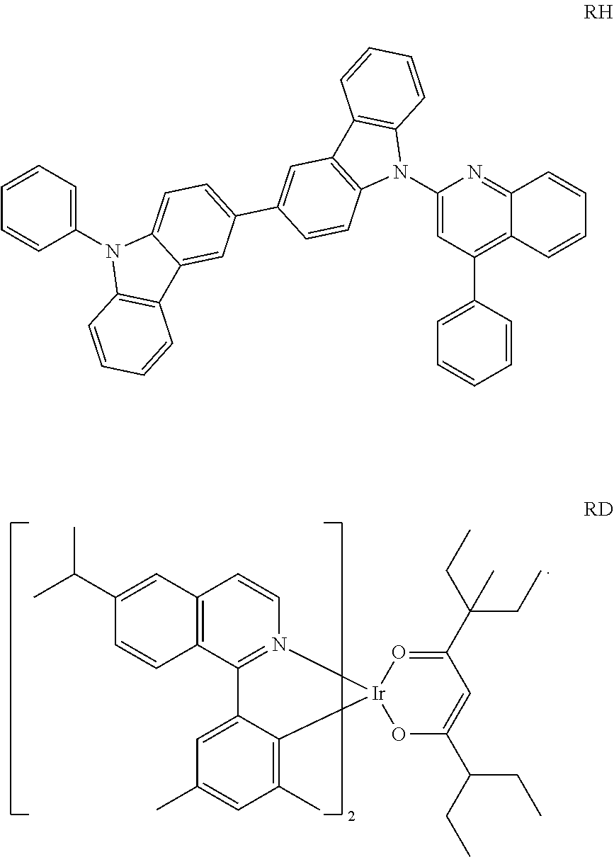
C1(C(C)C)=CC2=C(C=C1)C1=N(C=C2)[Ir]2(C3=C(C)C=C(C)C=C13)OC(C(CC)CC)=CC(C(CC)(CC)C)=O2.C1=CC=C(N2C3=C(C4=CC(C5=CC6=C(C=C5)N(C5=CC(C7=CC=CC=C7)=C7C(=N5)C=CC=C7)C5=C6C=CC=C5)=CC=C24)C=CC=C3)C=C1
